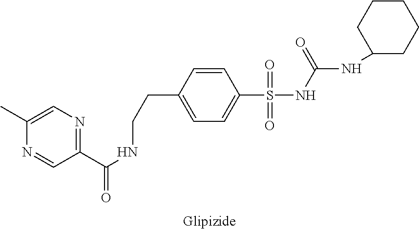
C1(CCNC(=O)C2=NC=C(C)N=C2)=CC=C(S(=O)(=O)NC(NC2CCCCC2)=O)C=C1
